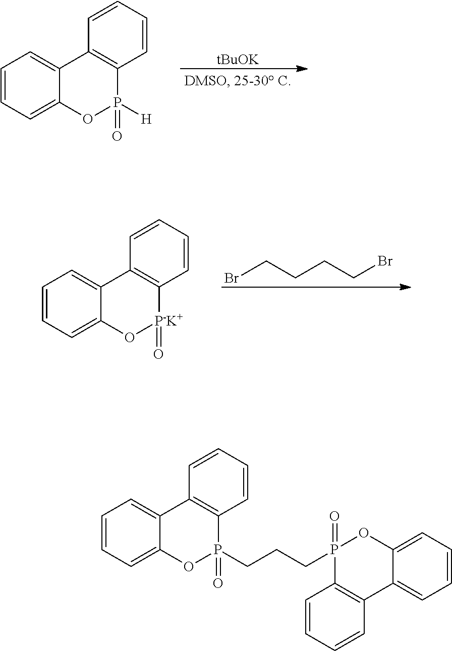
C1=CC=C2C(=C1)C1=C(P([H])(=O)O2)C=CC=C1.[tBuOK].C1=CC=C2C(=C1)C1=C([P-K+](=O)O2)C=CC=C1.BrCCCCBr.C1=CC=C2C(=C1)C1=C(P(CCCP3(=O)OC4=CC=CC=C4C4=C3C=CC=C4)(=O)O2)C=CC=C1
